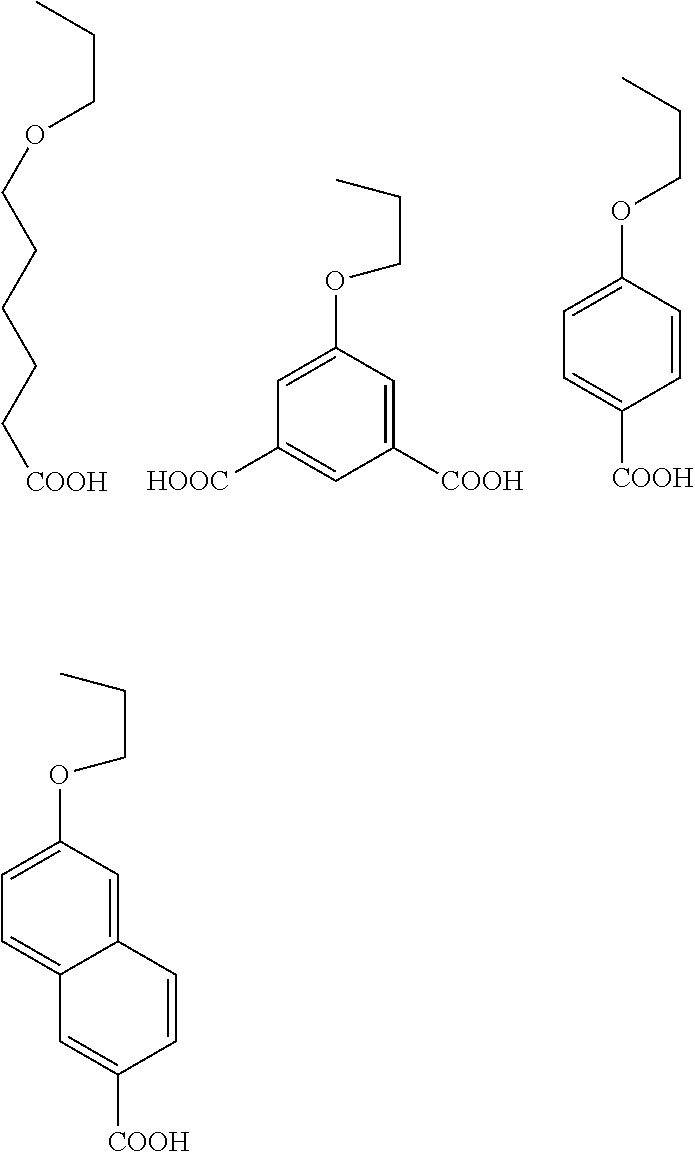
C(COCCCCC[COOH])C.C1=C(OCCC)C=C([COOH])C=C1[HOOC].C1=C(OCCC)C=CC([COOH])=C1.C1=C(OCCC)C=C2C(=C1)C=C([COOH])C=C2
